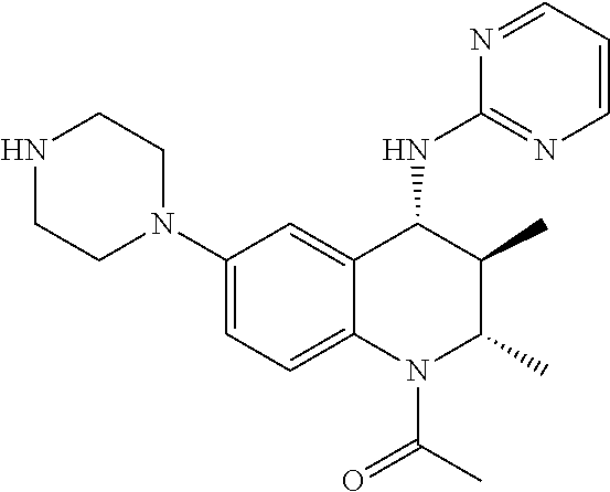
C1(N2CCNCC2)=CC=C2C(=C1)C(NC1=NC=CC=N1)C(C)C(C)N2C(C)=O
